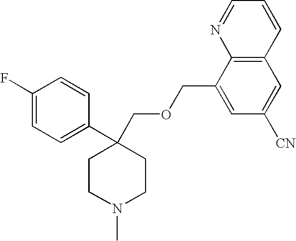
C1(F)=CC=C(C2(COCC3=CC([CN])=CC4=C3N=CC=C4)CCN(C)CC2)C=C1
